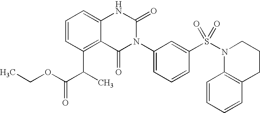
C1=CC(C(C(OCC)=O)C)=C2C(=C1)NC(=O)N(C1=CC=CC(S(N3CCCC4=C3C=CC=C4)(=O)=O)=C1)C2=O
